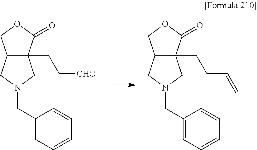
C12(CCC=C)C(CN(CC3=CC=CC=C3)C1)COC2=O.C12CN(CC3=CC=CC=C3)CC1(CC[CHO])C(=O)OC2
